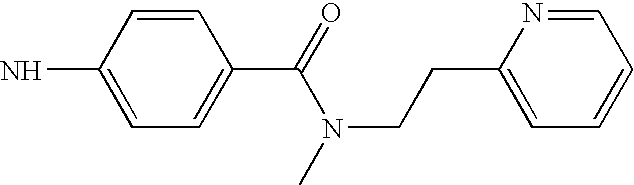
C1=NC(CCN(C)C(C2=CC=C(N)C=C2)=O)=CC=C1
